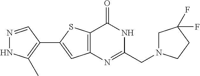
N1=CC(C2=CC3=C(S2)C(=O)NC(CN2CC(F)(F)CC2)=N3)=C(C)N1
